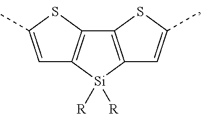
C1=C(C)SC2=C1[Si]([R])([R])C1=C2SC(C)=C1
